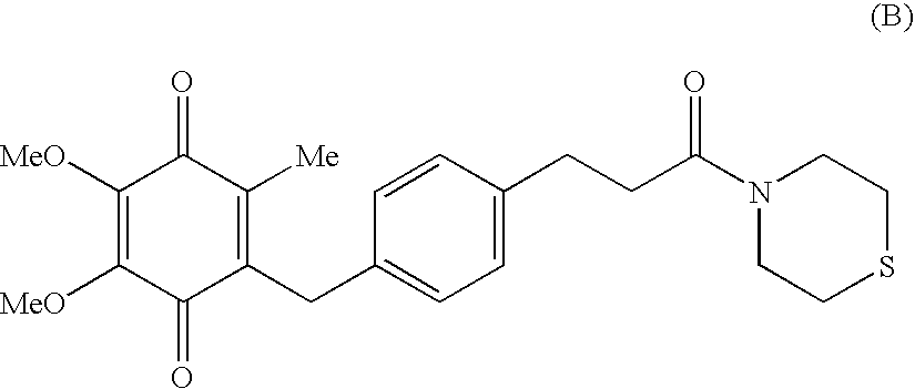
C1([MeO])=C([MeO])C(=O)C(CC2=CC=C(CCC(N3CCSCC3)=O)C=C2)=C([Me])C1=O
